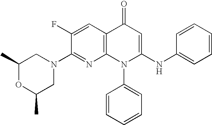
C1(N2CC(C)OC(C)C2)=NC2=C(C=C1F)C(=O)C=C(NC1=CC=CC=C1)N2C1=CC=CC=C1
